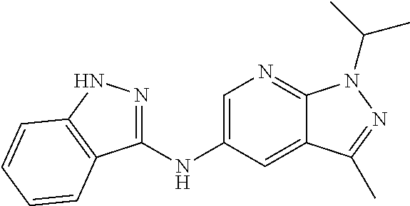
C1(NC2=CN=C3C(=C2)C(C)=NN3C(C)C)=NNC2=C1C=CC=C2
